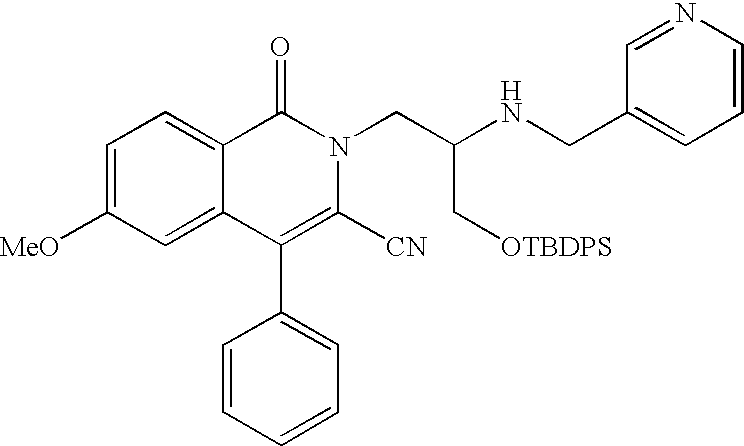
C1=C([MeO])C=C2C(=C1)C(=O)N(CC(C[OTBDPS])NCC1=CC=CN=C1)C([CN])=C2C1=CC=CC=C1
